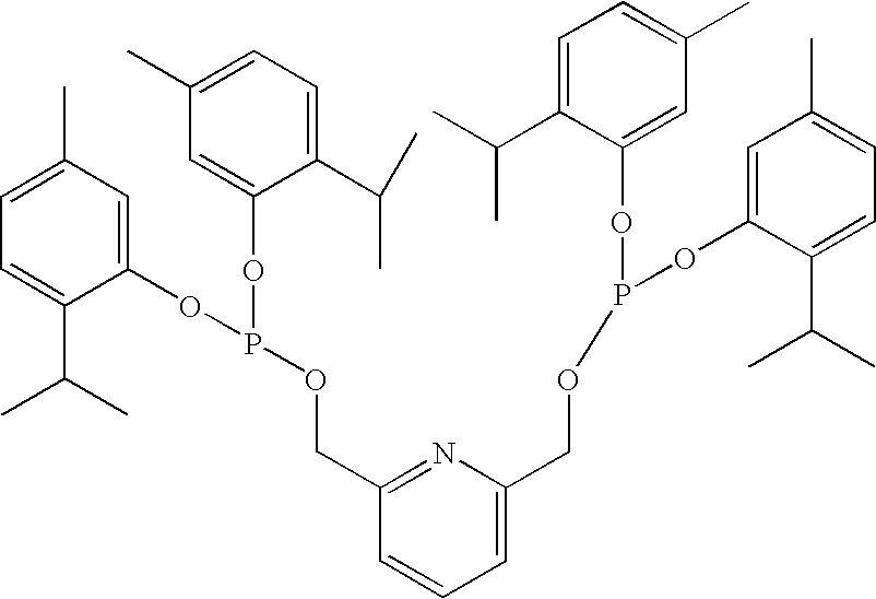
C1(C)=CC=C(C(C)C)C(OP(OC2=CC(C)=CC=C2C(C)C)OCC2=NC(COP(OC3=CC(C)=CC=C3C(C)C)OC3=CC(C)=CC=C3C(C)C)=CC=C2)=C1
